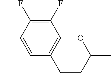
C1(F)=C(F)C(C)=CC2=C1OC(C)CC2
